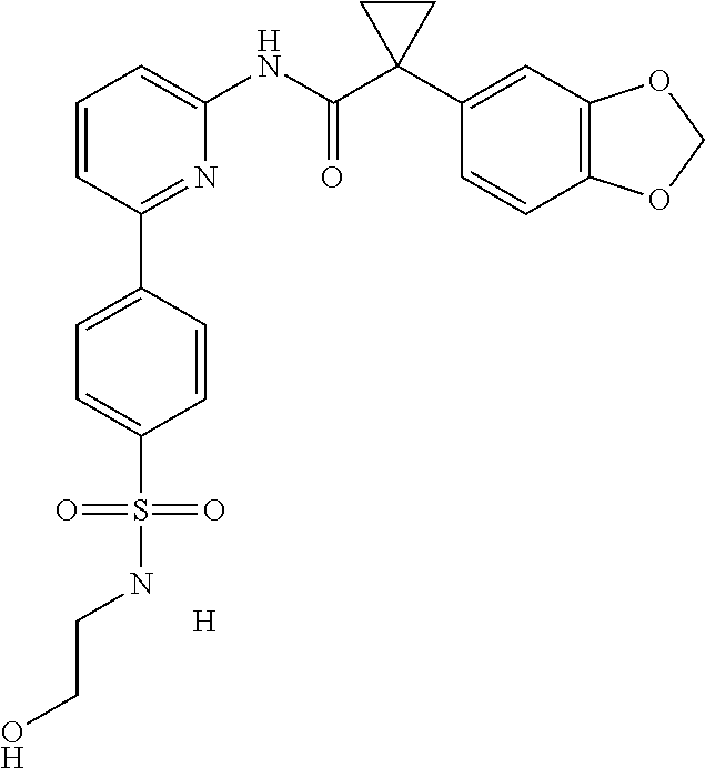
C1=CC(C2=CC=C(S(NCCO)(=O)=O)C=C2)=NC(NC(C2(C3=CC4=C(C=C3)OCO4)CC2)=O)=C1.[H]
